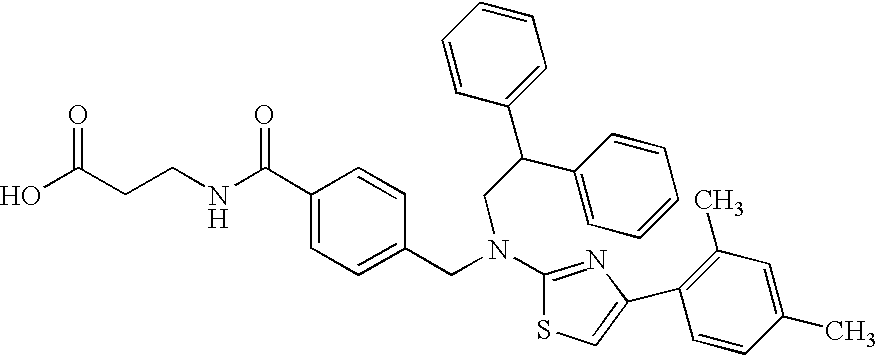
N(C1=NC(C2=C(C)C=C(C)C=C2)=CS1)(CC1=CC=C(C(NCCC(O)=O)=O)C=C1)CC(C1=CC=CC=C1)C1=CC=CC=C1
